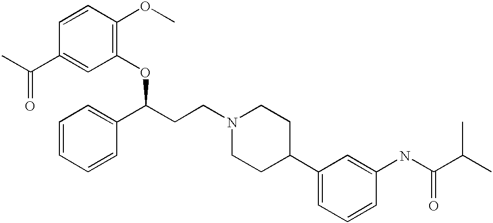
CC(C1=CC(OC(C2=CC=CC=C2)CCN2CCC(C3=CC=CC(NC(C(C)C)=O)=C3)CC2)=C(OC)C=C1)=O
